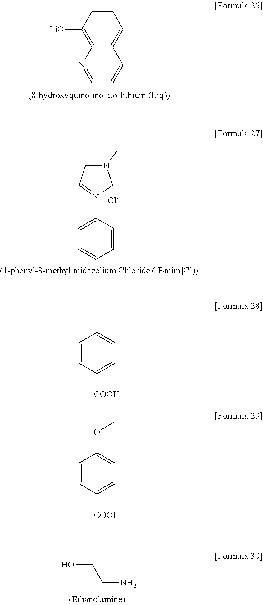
C1=CC([LiO])=C2C(=C1)C=CC=N2.C1=C([N+]2=CC=N(C)C2)C=CC=C1.[Cl-].OCCN.C1=CC([COOH])=CC=C1C.C1=CC([COOH])=CC=C1OC
